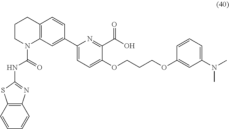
C1CN(C(=O)NC2=NC3=C(S2)C=CC=C3)C2=C(C1)C=CC(C1=CC=C(OCCCOC3=CC(N(C)C)=CC=C3)C(C(O)=O)=N1)=C2
